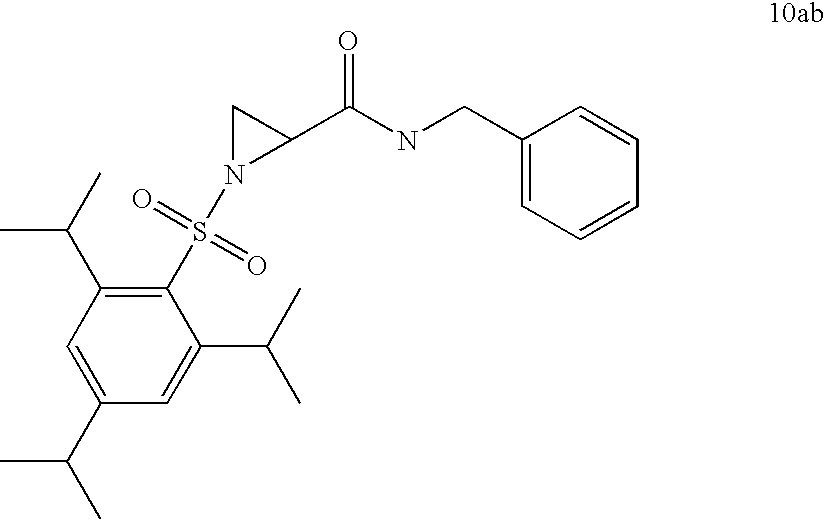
C1(S(N2C(C(NCC3=CC=CC=C3)=O)C2)(=O)=O)=C(C(C)C)C=C(C(C)C)C=C1C(C)C
